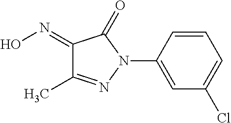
C1(=NO)C(C)=NN(C2=CC(Cl)=CC=C2)C1=O
